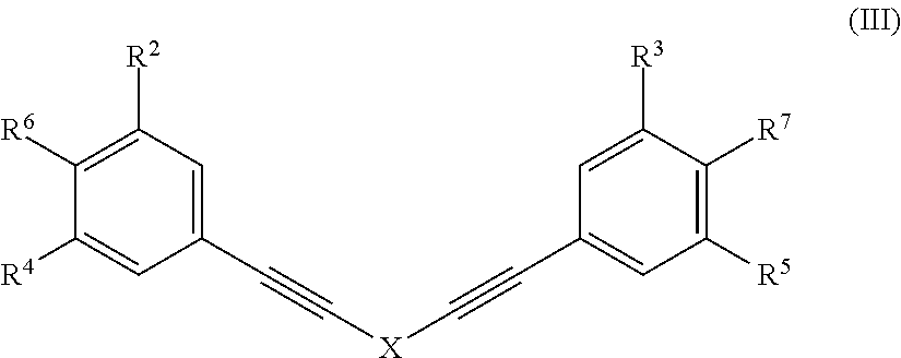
C1([R2])=C([R6])C([R4])=CC(C#C[X]C#CC2=CC([R5])=C([R7])C([R3])=C2)=C1
